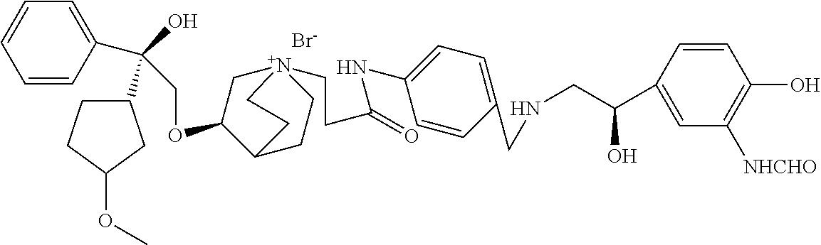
[Br-].C(OC1C[N+]2(CCC(NC3=CC=C(CNCC(O)C4=CC([NHCHO])=C(O)C=C4)C=C3)=O)CCC1CC2)C(O)(C1CCC(OC)C1)C1=CC=CC=C1
